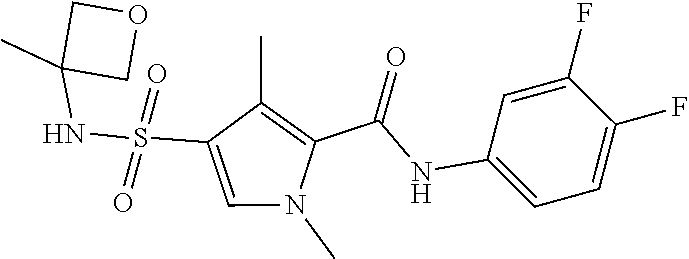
CN1C(C(NC2=CC=C(F)C(F)=C2)=O)=C(C)C(S(=O)(=O)NC2(C)COC2)=C1
